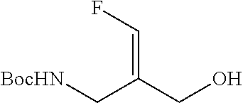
[BocHN]CC(CO)=CF
